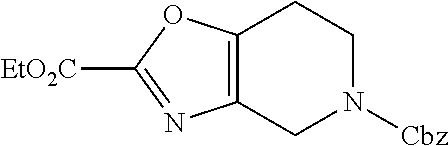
C12=C(CN([Cbz])CC1)N=C([EtO2C])O2
